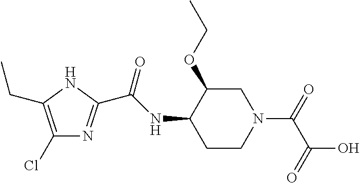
C1(Cl)=C(CC)NC(C(NC2CCN(C(=O)C(=O)O)CC2OCC)=O)=N1
